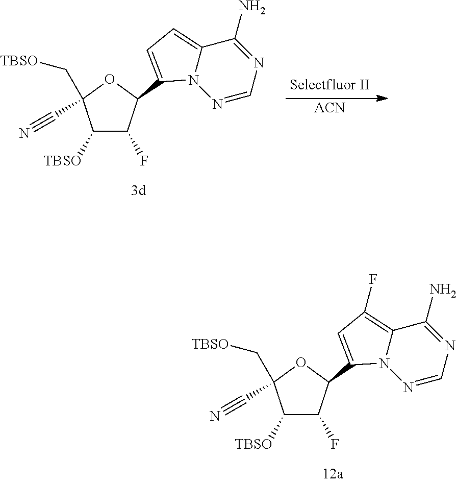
C1([TBSO])C(F)C(C2=CC(F)=C3C(N)=NC=NN32)OC1(C[TBSO])C#N.C1([TBSO])C(F)C(C2=CC=C3C(N)=NC=NN32)OC1(C[TBSO])C#N.[ACN]
